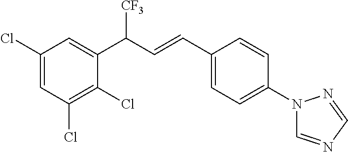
C1(Cl)=C(Cl)C(C(C=CC2=CC=C(N3C=NC=N3)C=C2)[CF3])=CC(Cl)=C1
